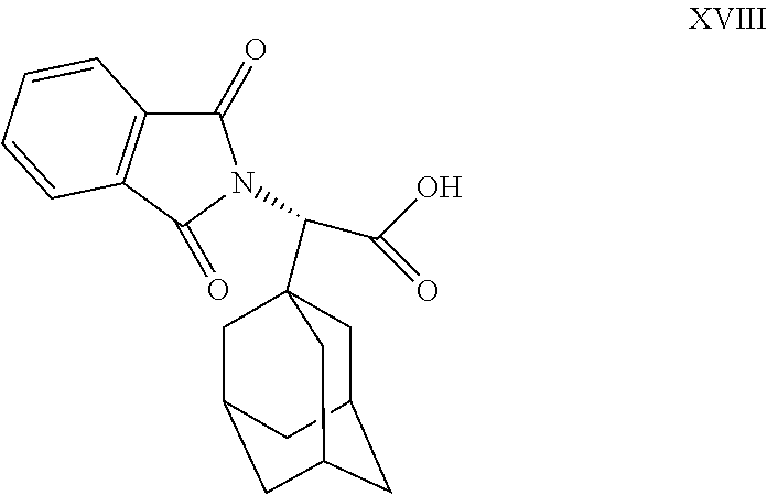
C1C2CC3CC(CC1(C(C(O)=O)N1C(=O)C4=C(C1=O)C=CC=C4)C3)C2
